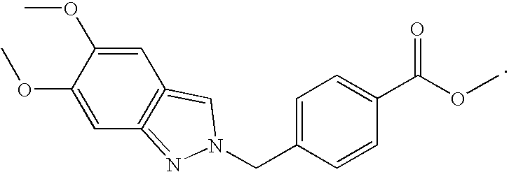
C1(OC)=CC2=C(=CN(CC3=CC=C(C(=O)OC)C=C3)N=2)C=C1OC
